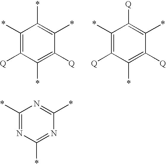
C1(*)=C([Q])C(*)=C([Q])C(*)=C1*.C1(*)=C([Q])C(*)=C([Q])C(*)=C1[Q].C1(*)=NC(*)=NC(*)=N1
